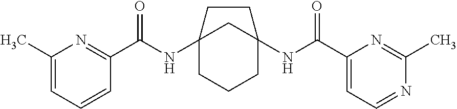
C12(NC(C3=NC(C)=CC=C3)=O)CCCC(NC(C3=CC=NC(C)=N3)=O)(C1)CC2
